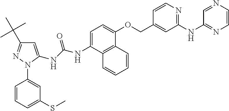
N(C1=CC=C(OCC2=CC(NC3=NC=CN=C3)=NC=C2)C2=C1C=CC=C2)C(NC1=CC(C(C)(C)C)=NN1C1=CC(SC)=CC=C1)=O
